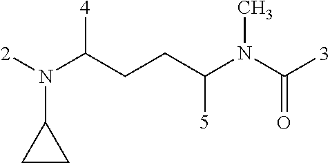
[2]N(C(CCC(N(C([3])=O)C)[5])[4])C1CC1
